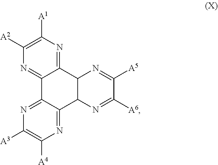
C12=NC([A1])=C([A2])N=C1C1=NC([A3])=C([A4])N=C1C1C2N=C([A5])C([A6])=N1
